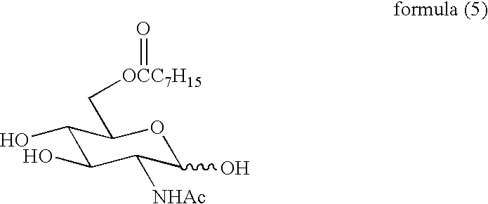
C1(O)C(O)C([NHAc])C(O)OC1C[OCC7H15]=O
